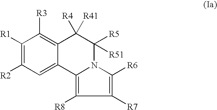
C12=CC([R2])=C([R1])C([R3])=C1C([R4])([R41])C([R5])([R51])N1C2=C([R8])C([R7])=C1[R6]
